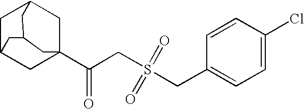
C1C2CC3(C(CS(CC4=CC=C(Cl)C=C4)(=O)=O)=O)CC1CC(C2)C3
